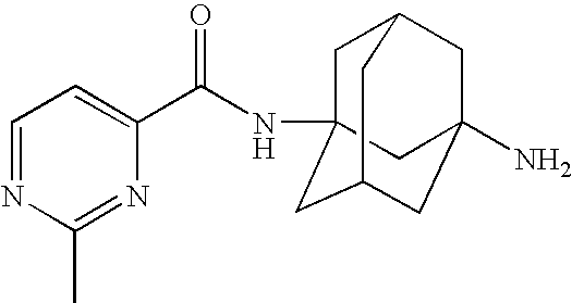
C1=NC(C)=NC(C(NC23CC4CC(N)(CC(C2)C4)C3)=O)=C1
